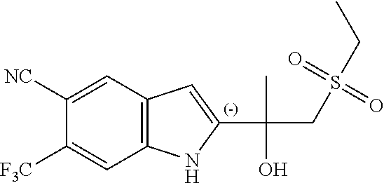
C1([NC])=CC2=C(C=C1[F3C])NC(C(C)(O)CS(=O)(=O)CC)=C2
